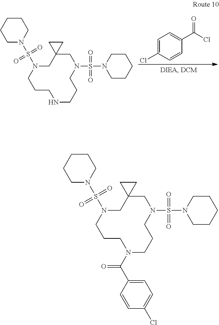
C1=C(Cl)C=CC(C(=O)Cl)=C1.N1CCCN(S(=O)(=O)N2CCCCC2)CC2(CN(S(=O)(=O)N3CCCCC3)CCC1)CC2.N1(C(=O)C2=CC=C(Cl)C=C2)CCCN(S(=O)(=O)N2CCCCC2)CC2(CN(S(=O)(=O)N3CCCCC3)CCC1)CC2
